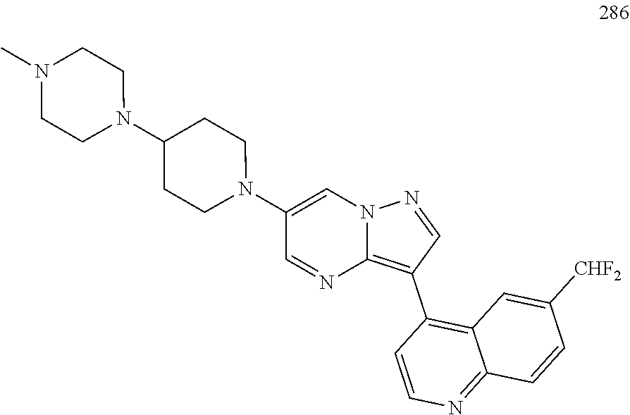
C1(N2CCC(N3CCN(C)CC3)CC2)=CN2C(=C(C3=C4C(=NC=C3)C=CC([CHF2])=C4)C=N2)N=C1
